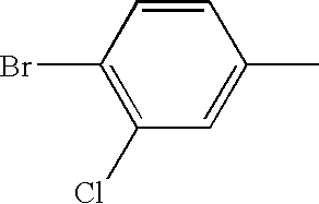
C1=CC(Br)=C(Cl)C=C1C
